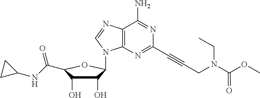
C12=C(N=CN1C1C(O)C(O)C(C(NC3CC3)=O)O1)C(N)=NC(C#CCN(C(OC)=O)CC)=N2
